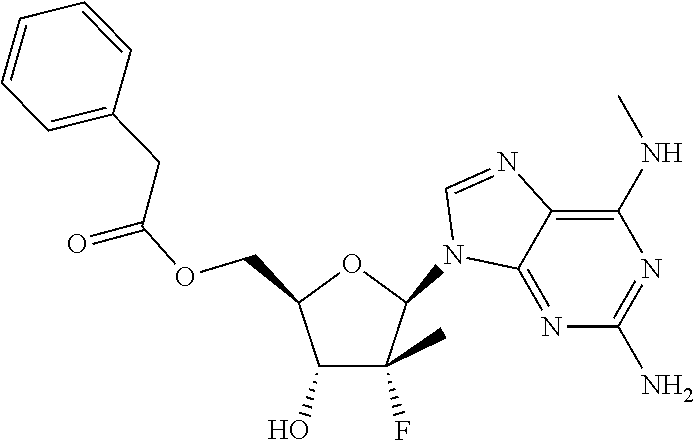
C(OCC1C(O)C(C)(F)C(N2C3=NC(N)=NC(NC)=C3N=C2)O1)(=O)CC1=CC=CC=C1
